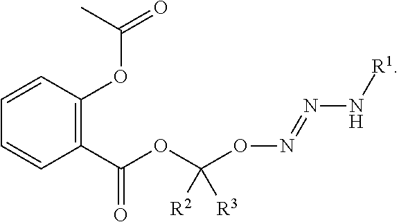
C1=CC(OC(=O)C)=C(C(OC(ON=NN[R1])([R2])[R3])=O)C=C1
